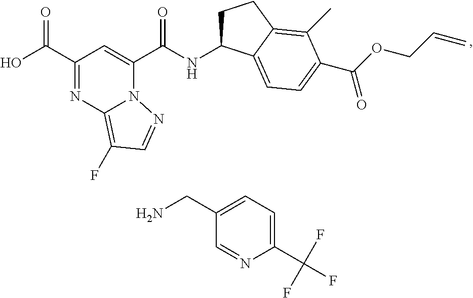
C1(C(O)=O)=NC2=C(F)C=NN2C(C(NC2CCC3=C(C)C(C(OCC=C)=O)=CC=C23)=O)=C1.C1(CN)=CC=C(C(F)(F)F)N=C1
